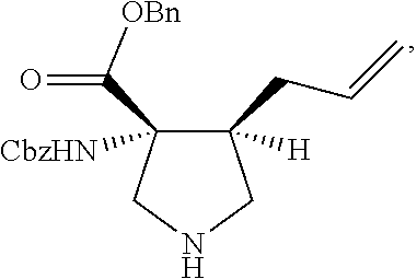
C1([H])(CC=C)C([CbzHN])(C(=O)[OBn])CNC1
